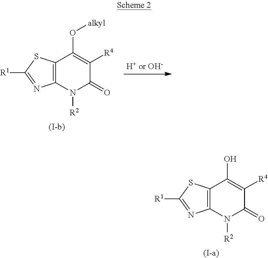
C12=C(SC([R1])=N1)C(O)=C([R4])C(=O)N2[R2].C12=C(SC([R1])=N1)C(O[alkyl])=C([R4])C(=O)N2[R2]
